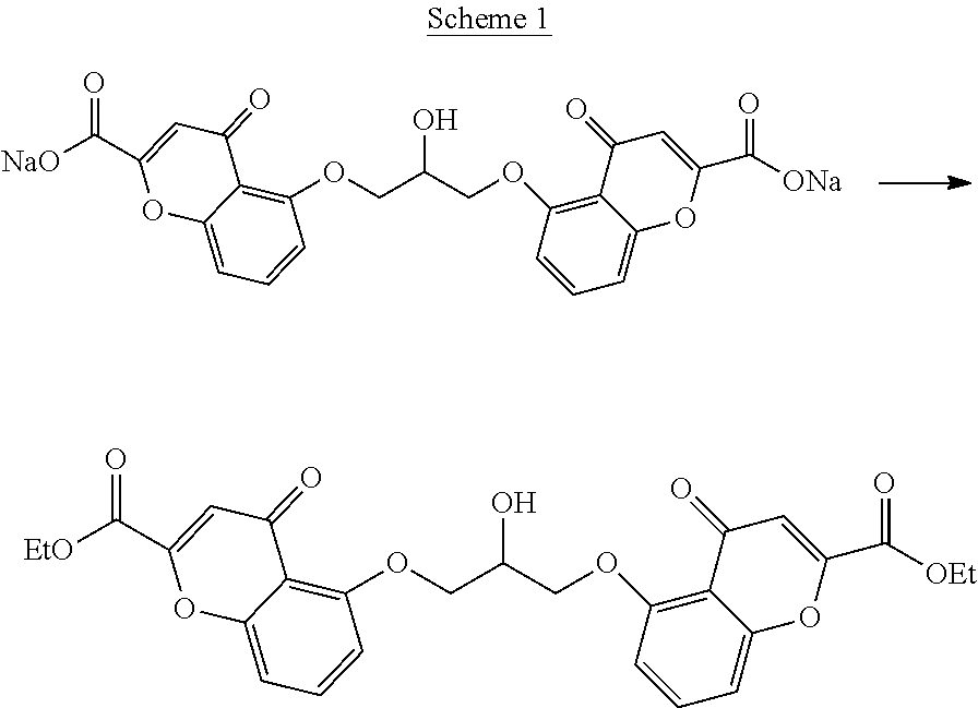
[NaO]C(C1=CC(=O)C2=C(OCC(COC3=C4C(=CC=C3)OC(C([ONa])=O)=CC4=O)O)C=CC=C2O1)=O.[EtO]C(C1=CC(=O)C2=C(OCC(COC3=C4C(=CC=C3)OC(C([OEt])=O)=CC4=O)O)C=CC=C2O1)=O
